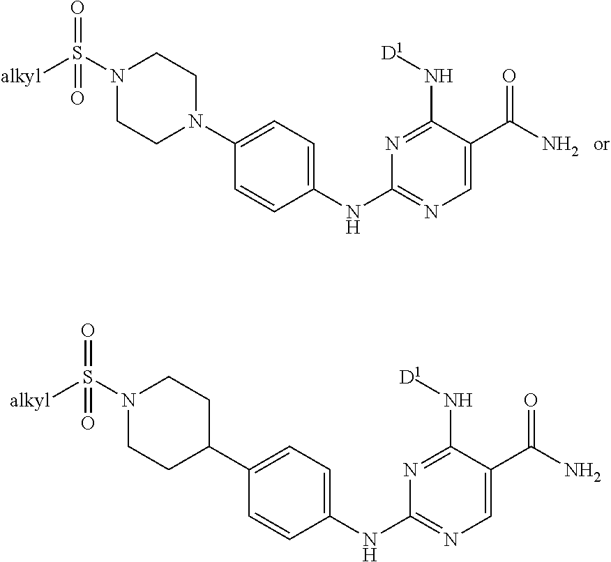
C1(N2CCN(S([alkyl])(=O)=O)CC2)=CC=C(NC2=NC=C(C(N)=O)C(N[D1])=N2)C=C1.C1(C2CCN(S([alkyl])(=O)=O)CC2)=CC=C(NC2=NC=C(C(N)=O)C(N[D1])=N2)C=C1
